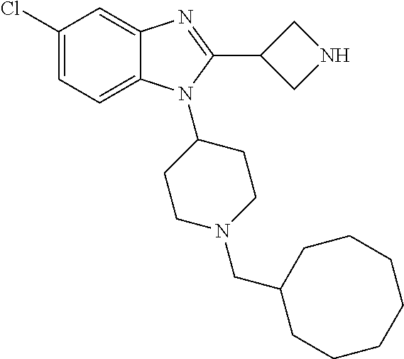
C1(Cl)=CC=C2C(=C1)N=C(C1CNC1)N2C1CCN(CC2CCCCCCC2)CC1
